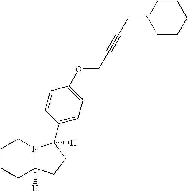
C1CCC2([H])N(C1)C([H])(C1=CC=C(OCC#CCN3CCCCC3)C=C1)CC2
